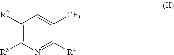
C1([R2])=C([R3])N=C([R4])C([CF3])=C1
